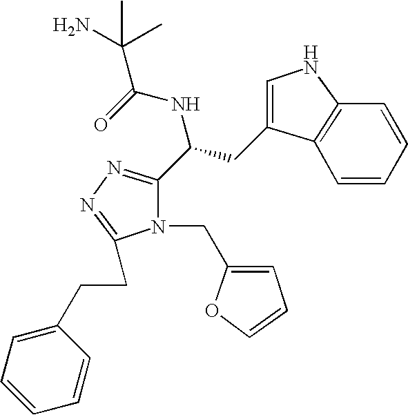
N(C(C1=NN=C(CCC2=CC=CC=C2)N1CC1=CC=CO1)CC1=CNC2=C1C=CC=C2)C(=O)C(C)(N)C
